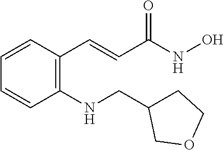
C1=CC(C=CC(NO)=O)=C(NCC2CCOC2)C=C1
